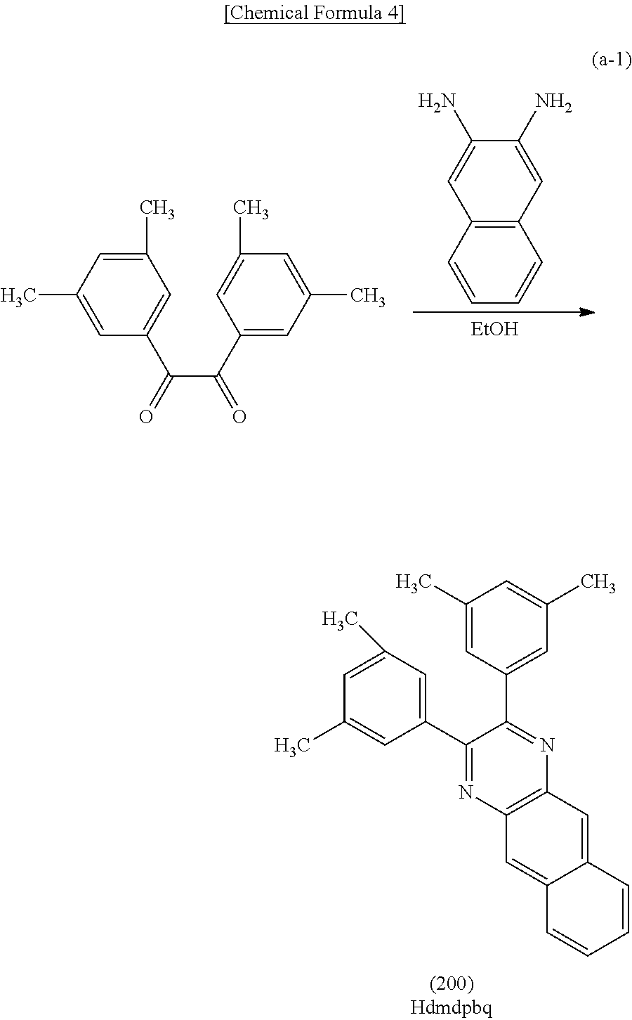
C1=CC2=C(C=C1)C=C(N)C(N)=C2.[EtOH].C1=C(C)C=C(C)C=C1C(C(C1=CC(C)=CC(C)=C1)=O)=O.C1=C(C)C=C(C2=NC3=C(N=C2C2=CC(C)=CC(C)=C2)C=C2C(=C3)C=CC=C2)C=C1C
